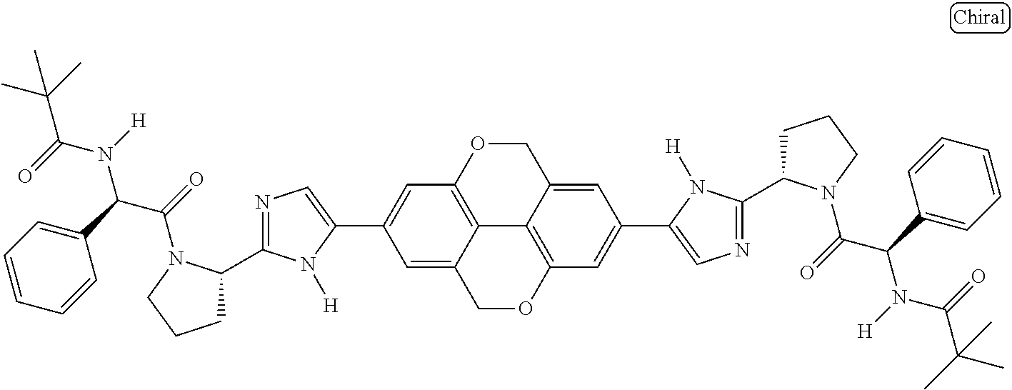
C1=C2C3=C(C=C1C1=CN=C(C4CCCN4C(=O)C(C4=CC=CC=C4)N([H])C(=O)C(C)(C)C)N1[H])OCC1=CC(C4=CN=C(C5CCCN5C(=O)C(C5=CC=CC=C5)N([H])C(=O)C(C)(C)C)N4[H])=CC(=C31)OC2
